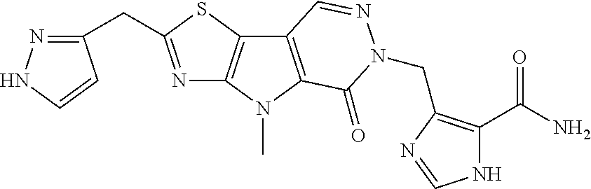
N1=C(CC2=NNC=C2)SC2=C1N(C)C1=C2C=NN(CC2=C(C(N)=O)NC=N2)C1=O
